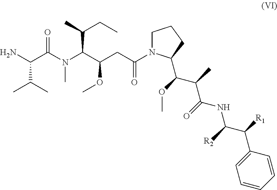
NC(C(N(C(C(CC(N1CCCC1C(C(C(NC(C([R1])C1=CC=CC=C1)[R2])=O)C)OC)=O)OC)C(C)CC)C)=O)C(C)C
